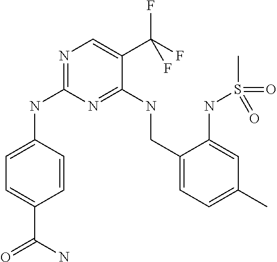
N(C1=NC=C(C(F)(F)F)C(NCC2=CC=C(C)C=C2NS(=O)(C)=O)=N1)C1=CC=C(C(N)=O)C=C1
